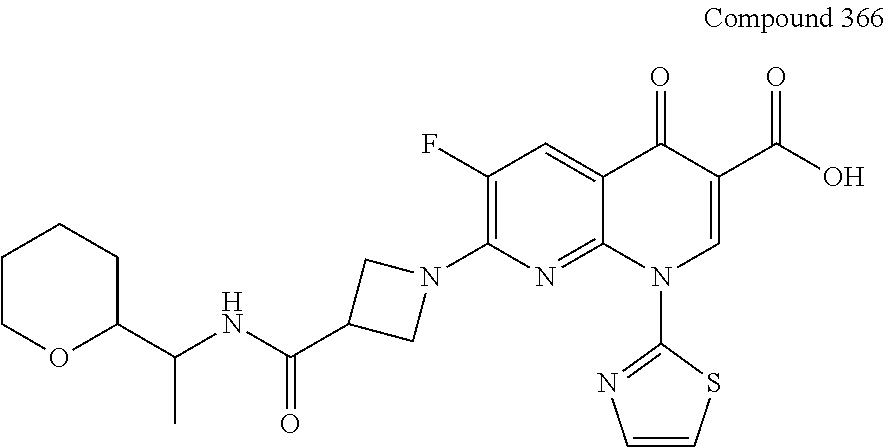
C12=CC(F)=C(N3CC(C(NC(C4OCCCC4)C)=O)C3)N=C1N(C1=NC=CS1)C=C(C(O)=O)C2=O
